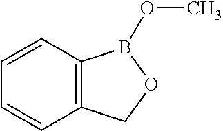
C12=C(C=CC=C1)B(OC)OC2
